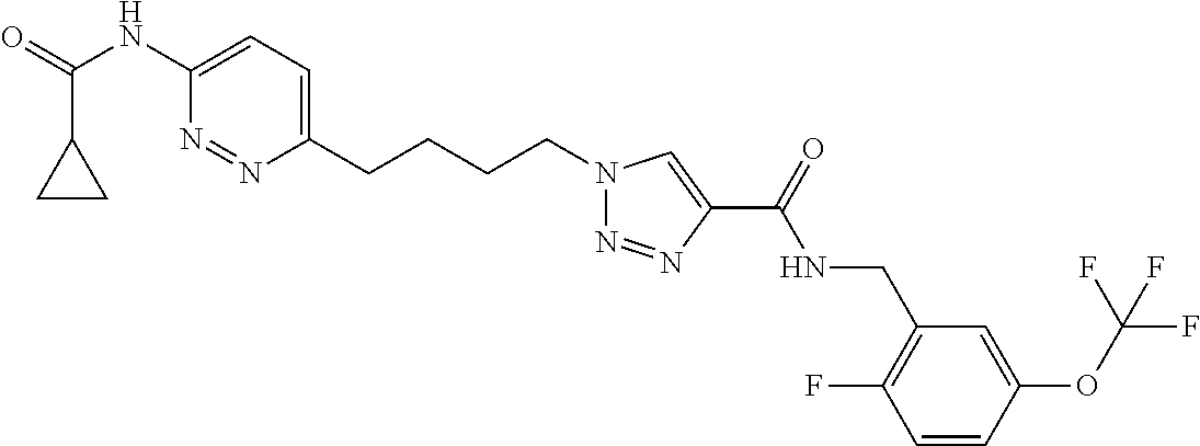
C1(CCCCN2N=NC(C(=O)NCC3=C(F)C=CC(OC(F)(F)F)=C3)=C2)=CC=C(NC(=O)C2CC2)N=N1
